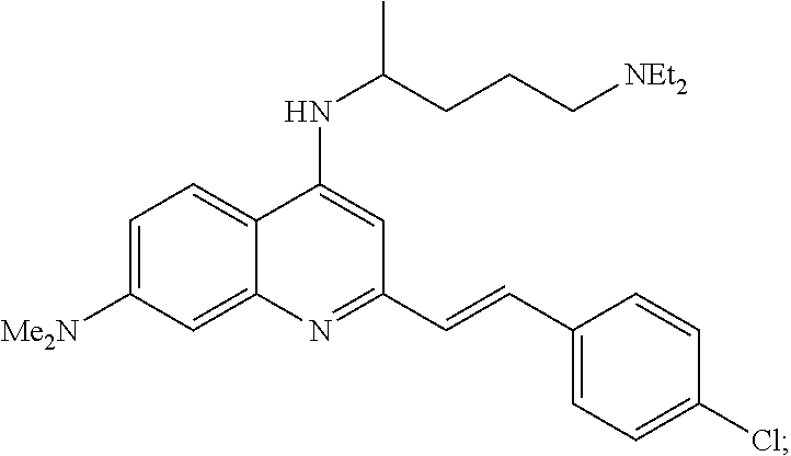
C1=C([Me2N])C=C2C(=C1)C(NC(CCC[NEt2])C)=CC(C=CC1=CC=C(Cl)C=C1)=N2
